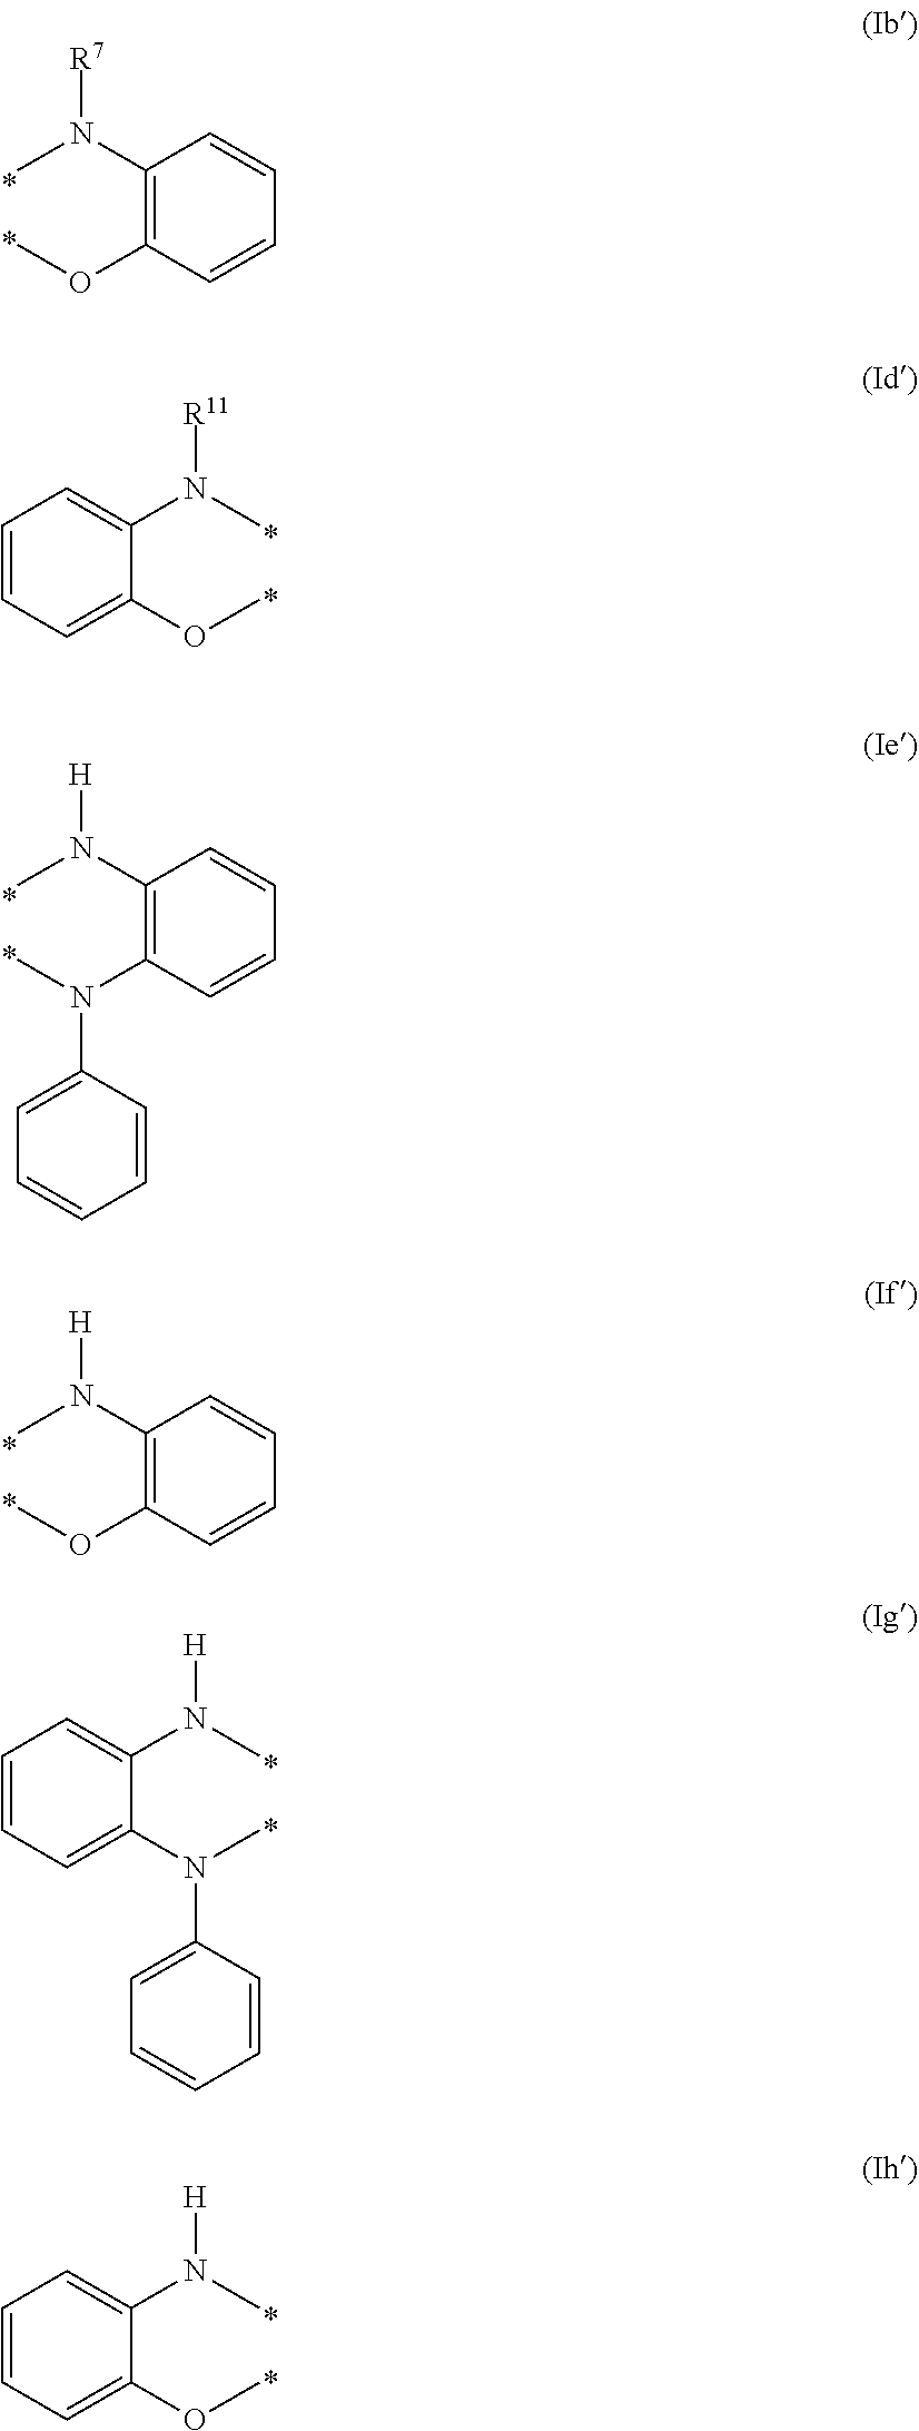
C1(N(C)[H])=CC=CC=C1OC.C1(N(C)[H])=CC=CC=C1N(C)C1=CC=CC=C1.C1(N(C)[H])=C(OC)C=CC=C1.C1(N(C)[H])=C(N(C)C2=CC=CC=C2)C=CC=C1.C1(N(C)[R11])=CC=CC=C1OC.C1(N(C)[R7])=C(OC)C=CC=C1
